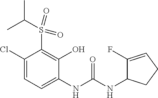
C1(Cl)=CC=C(NC(NC2C(F)=CCC2)=O)C(O)=C1S(=O)(=O)C(C)C
